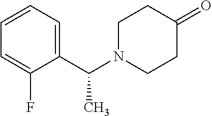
C1=CC=C(C(N2CCC(=O)CC2)C)C(F)=C1
